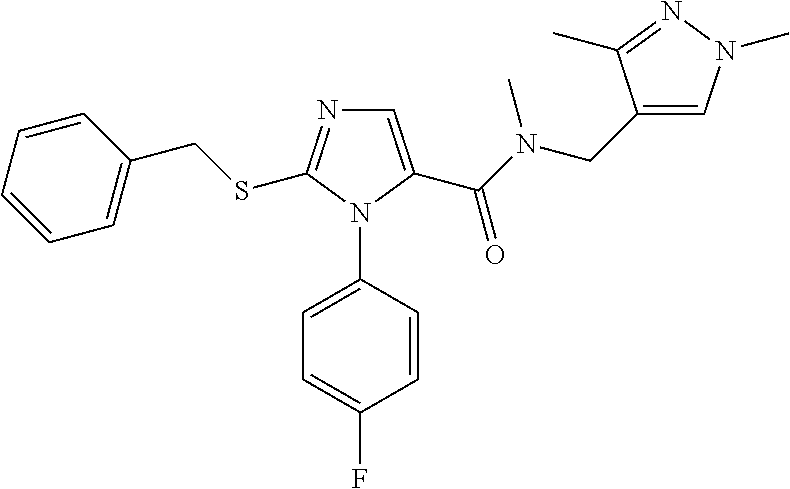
C1=C(C(=O)N(CC2=CN(C)N=C2C)C)N(C2=CC=C(F)C=C2)C(SCC2=CC=CC=C2)=N1
